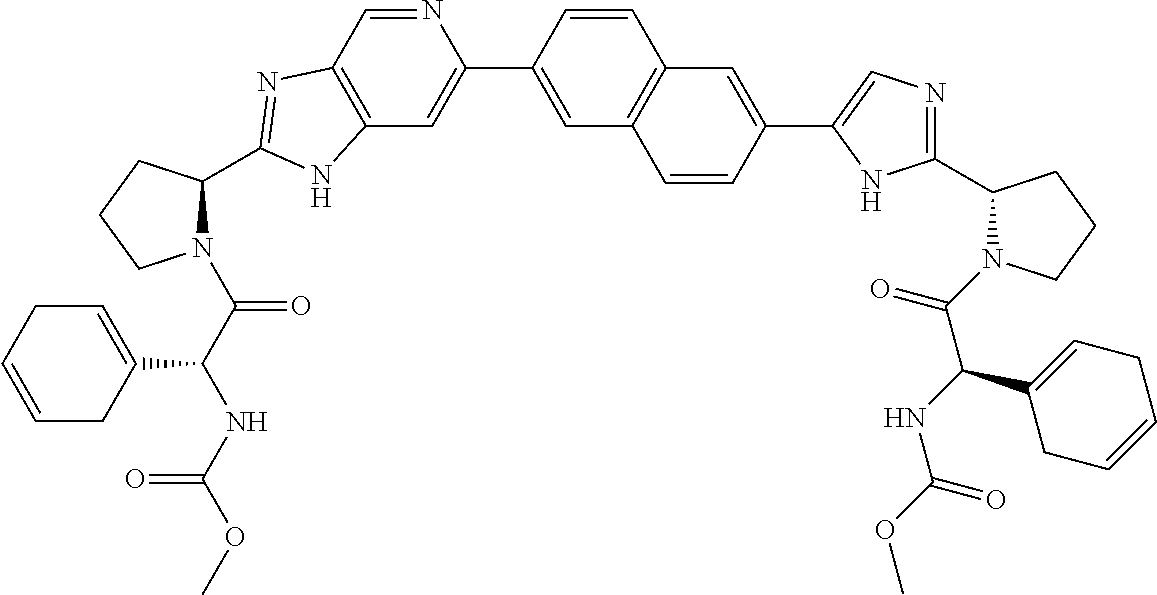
C12=C(C=NC(C3=CC4=C(C=C3)C=C(C3=CN=C(C5N(C(C(NC(=O)OC)C6=CCC=CC6)=O)CCC5)N3)C=C4)=C1)N=C(C1N(C(C(NC(OC)=O)C3=CCC=CC3)=O)CCC1)N2
